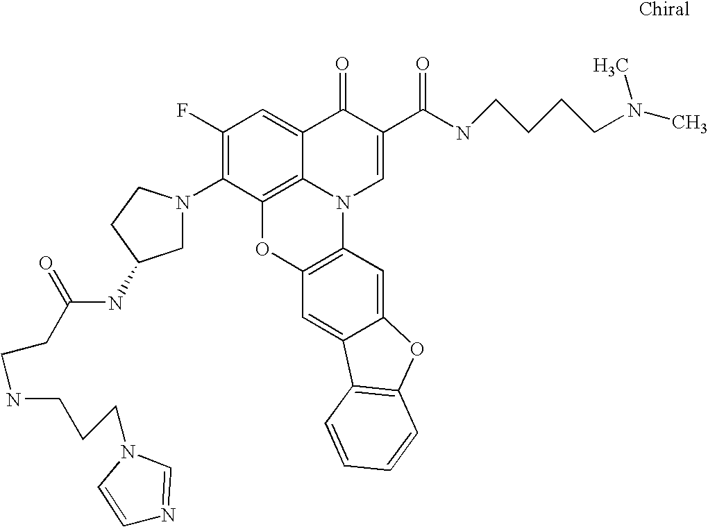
C1(F)=C(N2CC(NC(CCNCCCN3C=CN=C3)=O)CC2)C2=C3C(=C1)C(=O)C(C(NCCCCN(C)C)=O)=CN3C1=C(O2)C=C2C(=C1)OC1=C2C=CC=C1
